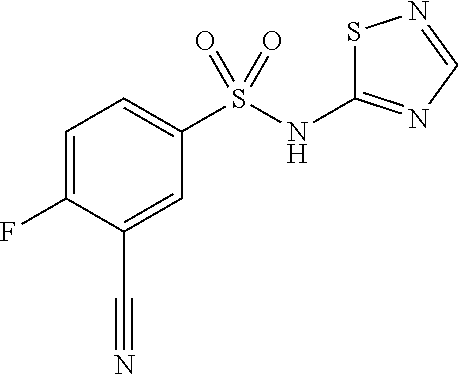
C1=C(F)C(C#N)=CC(S(NC2=NC=NS2)(=O)=O)=C1
